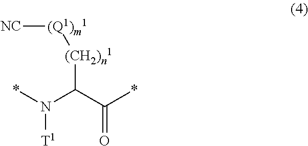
[NC][(Q1)m1][(CH2)n1]C(C(=O)*)N(*)[T1]
